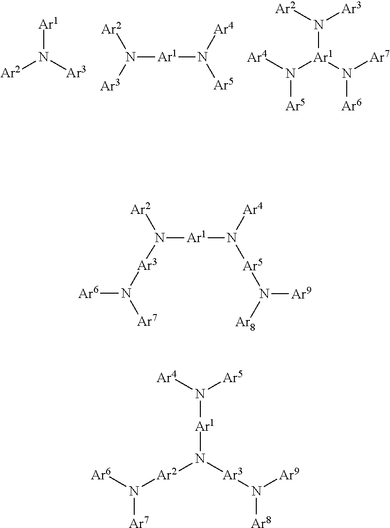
[Ar1]N([Ar3])[Ar2].N([Ar1]N([Ar5])[Ar4])([Ar3])[Ar2].N([Ar1](N([Ar4])[Ar5])N([Ar7])[Ar6])([Ar2])[Ar3].N([Ar1]N([Ar4])[Ar5]N([Ar9])[Ar8])([Ar2])[Ar3]N([Ar6])[Ar7].N([Ar1]N([Ar2]N([Ar6])[Ar7])[Ar3]N([Ar9])[Ar8])([Ar4])[Ar5]
